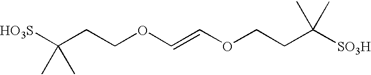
C(CCOC=COCCC([SO3H])(C)C)([HO3S])(C)C
